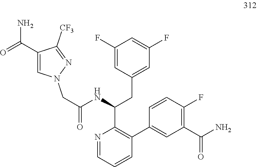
C1(C(=O)N)=CN(CC(NC(CC2=CC(F)=CC(F)=C2)C2=C(C3=CC(C(N)=O)=C(F)C=C3)C=CC=N2)=O)N=C1[CF3]
